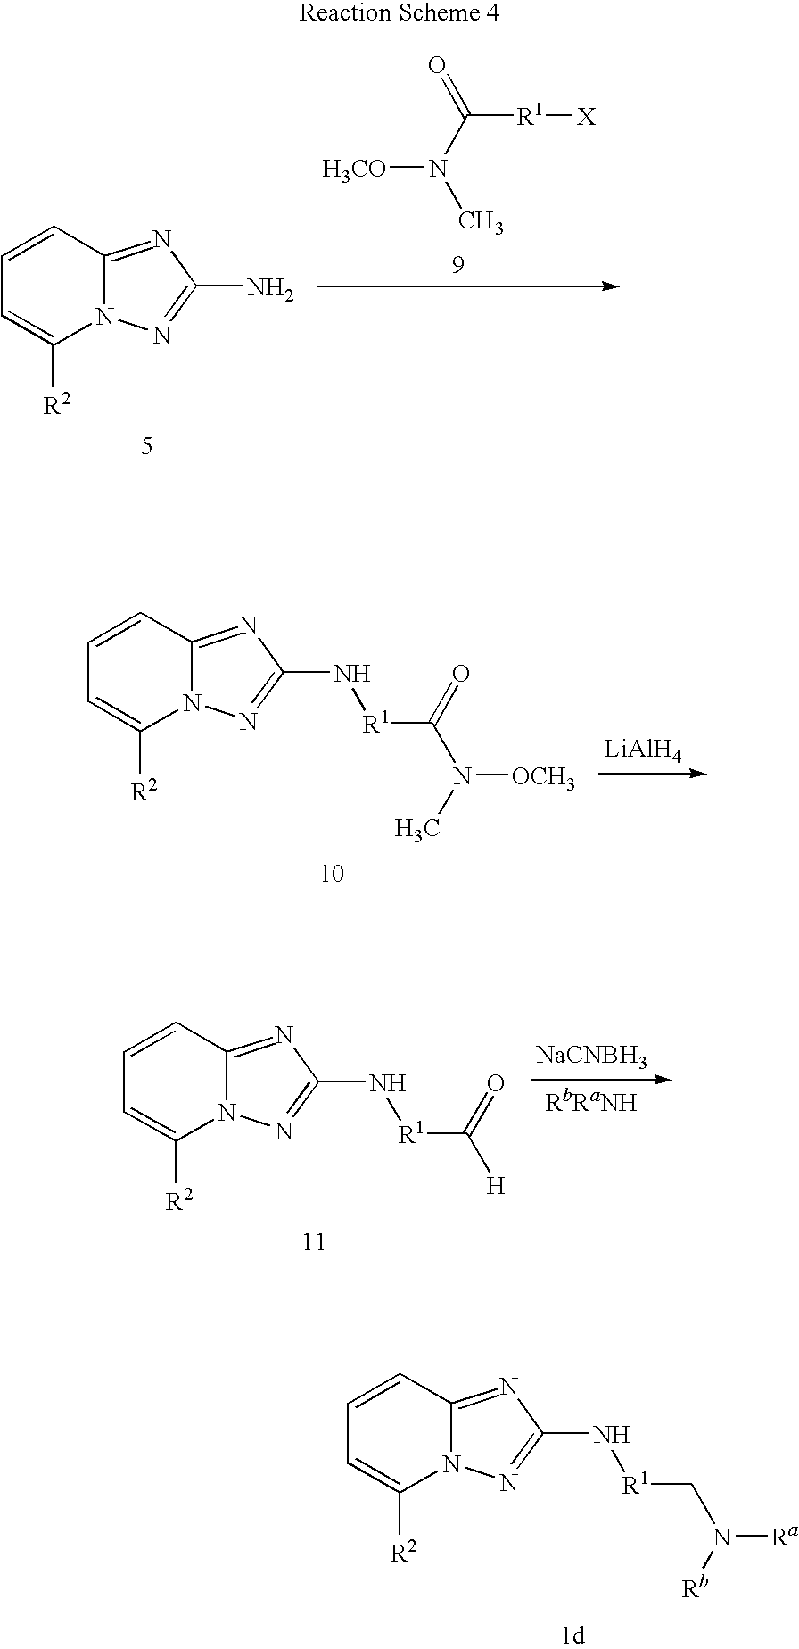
C1=CC2=NC(N[R1]CN([Rb])[Ra])=NN2C([R2])=C1.C1=CC2=NC(N[R1]C(=O)N(C)[OCH3])=NN2C([R2])=C1.[LiAlH4].C1=CC2=NC(N[R1]C(=O)[H])=NN2C([R2])=C1.[NaCNBH3].[RbRaNH].C1=CC2=NC(N)=NN2C([R2])=C1.[H3CO]N(C)C([R1][X])=O
